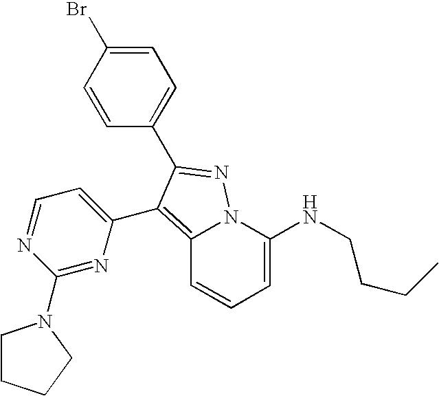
C12=C(C3=CC=NC(N4CCCC4)=N3)C(C3=CC=C(Br)C=C3)=NN1C(NCCCC)=CC=C2
